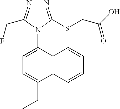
N1=C(SCC(O)=O)N(C2=CC=C(CC)C3=C2C=CC=C3)C(CF)=N1
